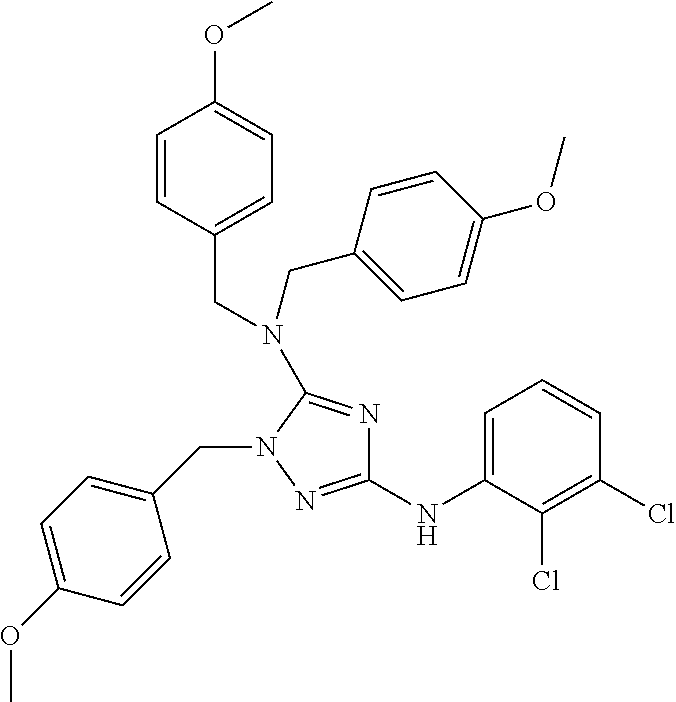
C1=C(OC)C=CC(CN2C(N(CC3=CC=C(OC)C=C3)CC3=CC=C(OC)C=C3)=NC(NC3=CC=CC(Cl)=C3Cl)=N2)=C1
